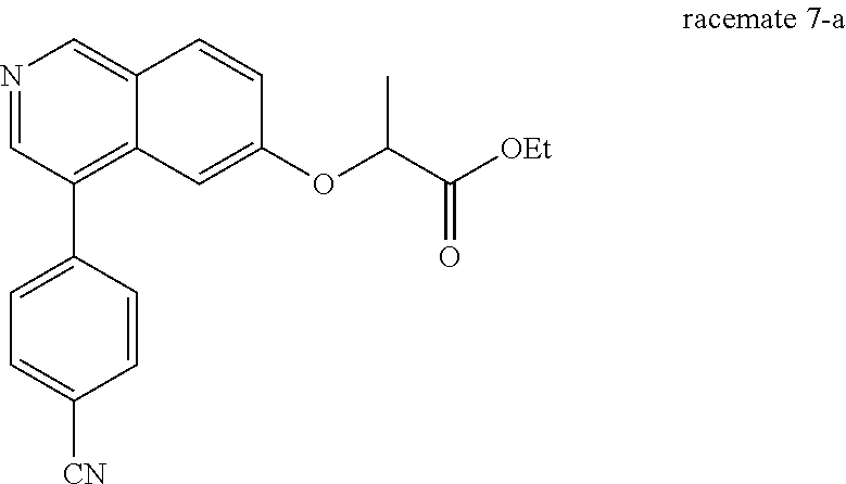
N1=CC(C2=CC=C([CN])C=C2)=C2C(=C1)C=CC(OC(C([OEt])=O)C)=C2
